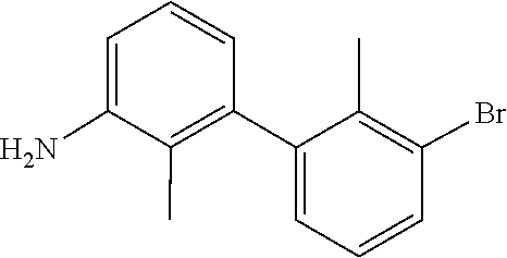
C1(C2=C(C)C(N)=CC=C2)=CC=CC(Br)=C1C
